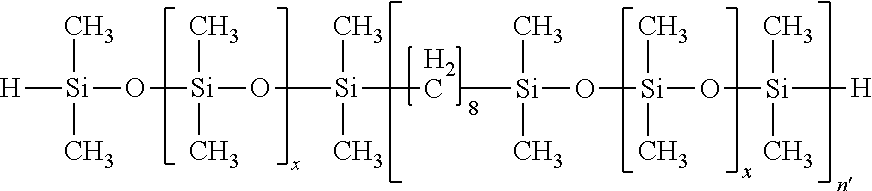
[H][Si](C)(C)O[Si](O[Si](C[Si](C)(C)O[Si](C)(C)O[Si](C)(C)[H])(C)C)(C)C
